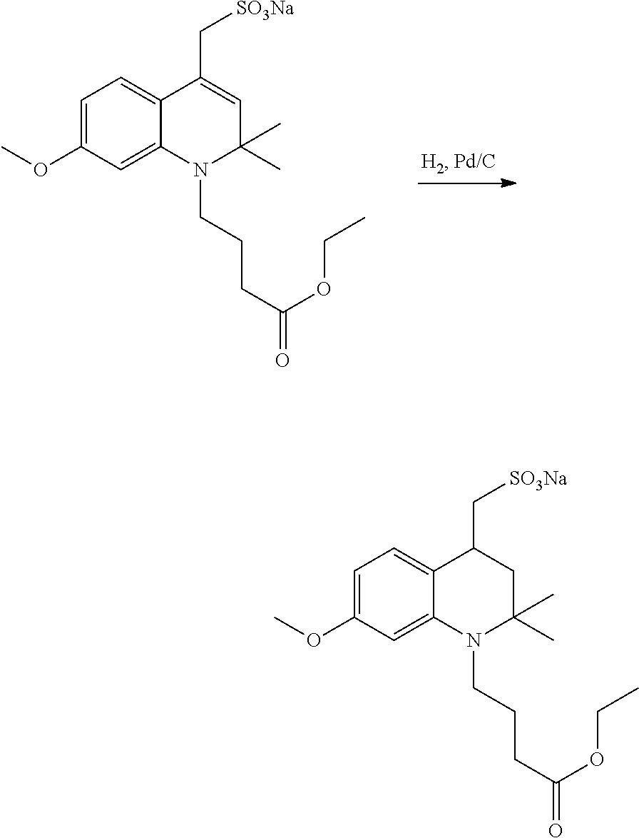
C1=C(OC)C=C2C(=C1)C(C[SO3Na])=CC(C)(C)N2CCCC(=O)OCC.C1=C(OC)C=C2C(=C1)C(C[SO3Na])CC(C)(C)N2CCCC(=O)OCC
